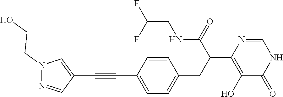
C1(C#CC2=CN(CCO)N=C2)=CC=C(CC(C2=C(O)C(=O)NC=N2)C(NCC(F)F)=O)C=C1
